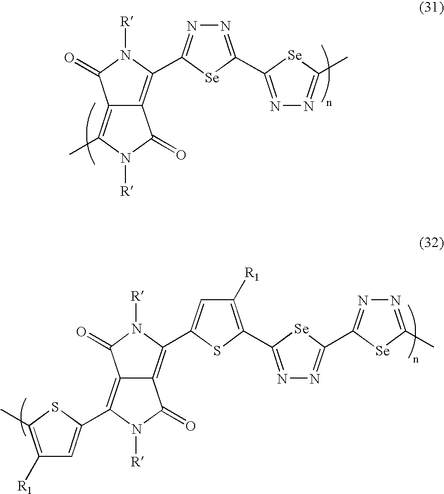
C1=C(C2=C3C(=C(C4=CC([R1])=C(C)S4)N([R])C3=O)C(=O)N2[R])SC(C2=NN=C(C3=NN=C(C)[Se]3)[Se]2)=C1[R1].C12=C(C)N([R])C(=O)C1=C(C1=NN=C(C3=NN=C(C)[Se]3)[Se]1)N([R])C2=O
